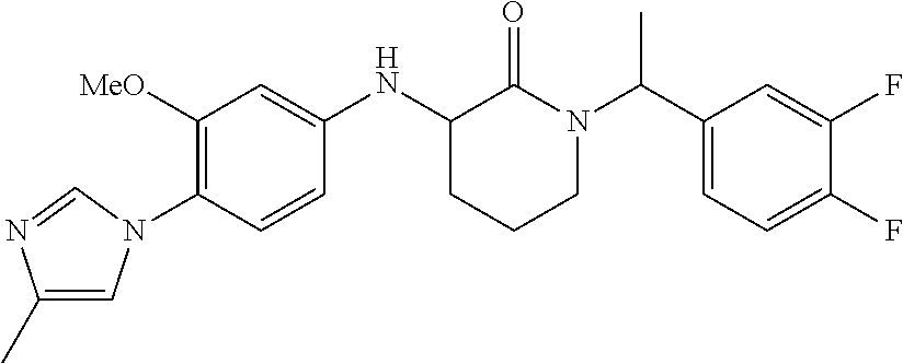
C1([MeO])=C(N2C=C(C)N=C2)C=CC(NC2CCCN(C(C3=CC=C(F)C(F)=C3)C)C2=O)=C1
